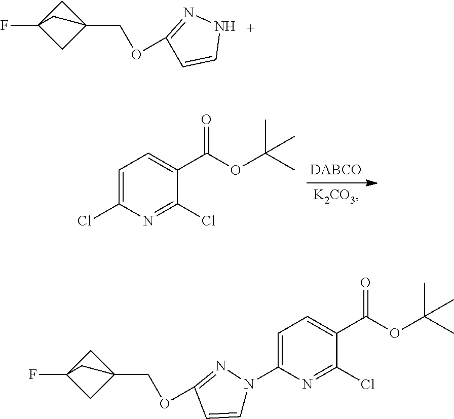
C1=C(Cl)N=C(Cl)C(C(OC(C)(C)C)=O)=C1.FC12CC(COC3=NNC=C3)(C1)C2.C1=CN(C2=CC=C(C(=O)OC(C)(C)C)C(Cl)=N2)N=C1OCC12CC(F)(C1)C2
